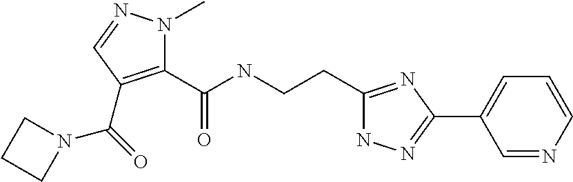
C1(CCNC(C2=C(C(N3CCC3)=O)C=NN2C)=O)=NC(C2=CC=CN=C2)=NN1
